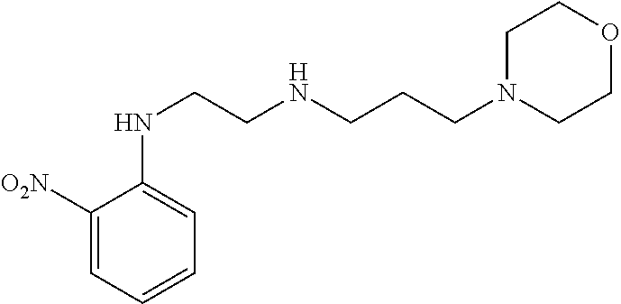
C1([O2N])=CC=CC=C1NCCNCCCN1CCOCC1
